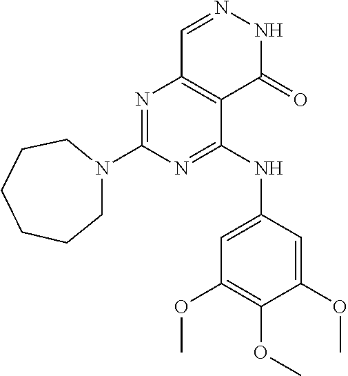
N1=C(N2CCCCCC2)N=C(NC2=CC(OC)=C(OC)C(OC)=C2)C2=C1C=NNC2=O
